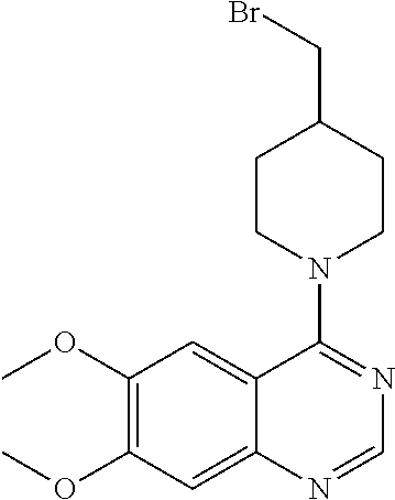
C1=NC2=CC(OC)=C(OC)C=C2C(N2CCC(CBr)CC2)=N1
